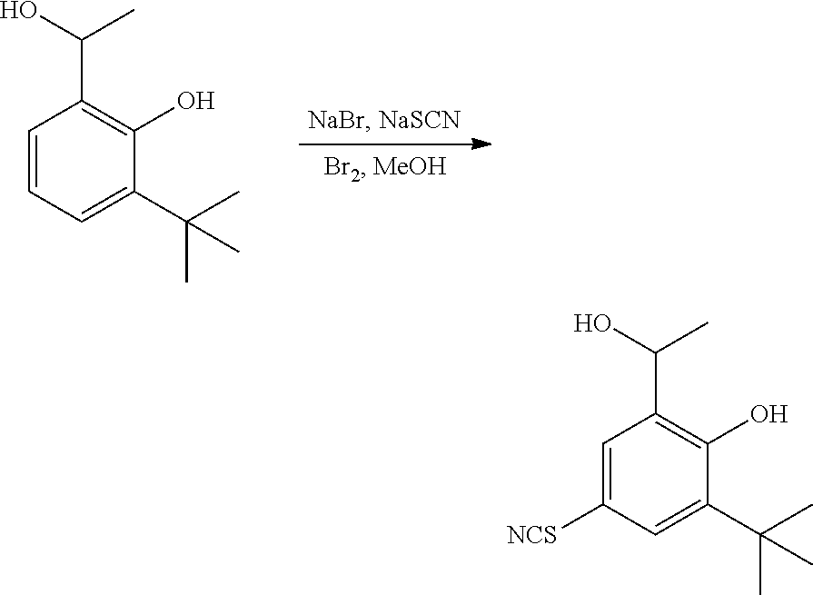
C1=C([NCS])C=C(C(C)(C)C)C(O)=C1C(O)C.C1=CC=C(C(C)(C)C)C(O)=C1C(O)C
